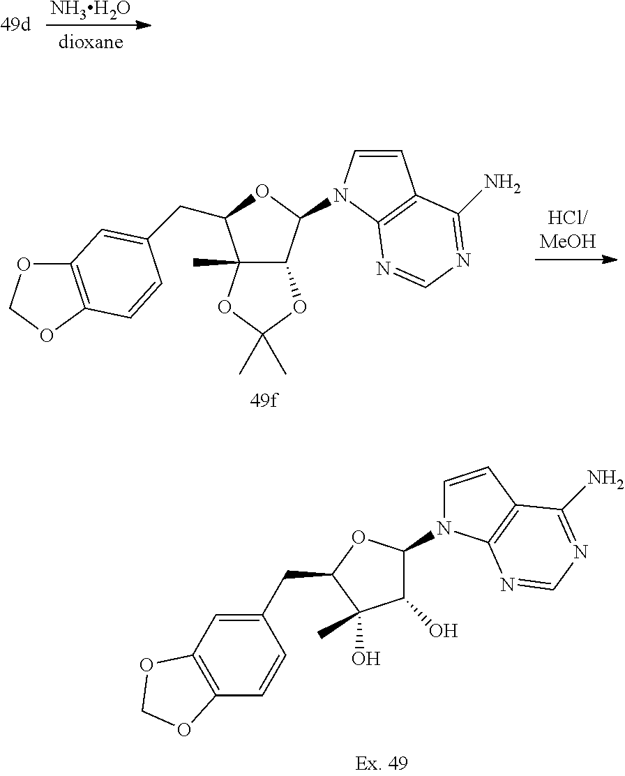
[NH3H2O].C12(C)C(OC(C)(C)O1)C(N1C=CC3=C1N=CN=C3N)OC2CC1=CC2=C(OCO2)C=C1.C1(O)C(N2C=CC3=C2N=CN=C3N)OC(CC2=CC3=C(C=C2)OCO3)C1(O)C
